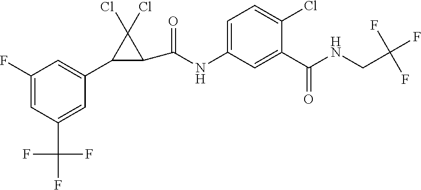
C1(F)=CC(C(F)(F)F)=CC(C2C(C(=O)NC3=CC=C(Cl)C(C(=O)NCC(F)(F)F)=C3)C2(Cl)Cl)=C1
